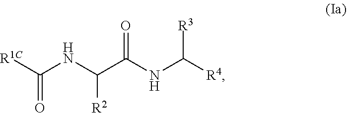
C(NC([R2])C(=O)NC([R3])[R4])(=O)[R1C]
